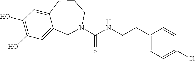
C1=C2C(=CC(O)=C1O)CN(C(=S)NCCC1=CC=C(Cl)C=C1)CCC2
